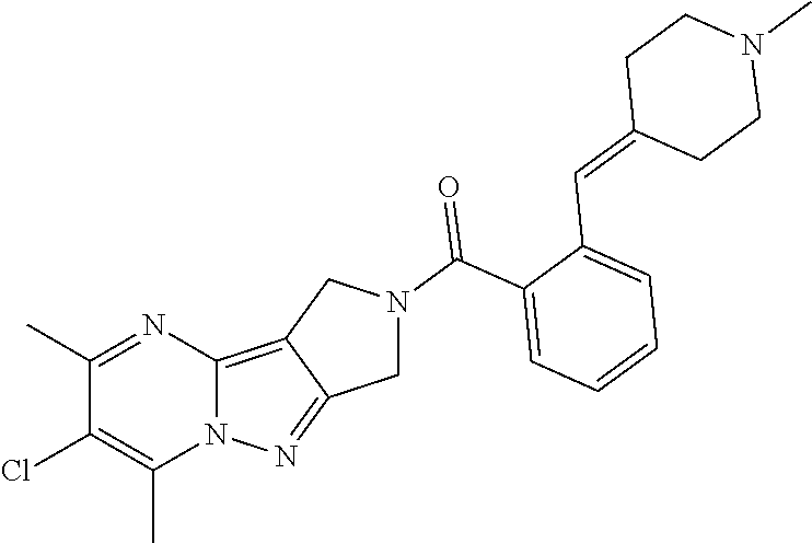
C1(C)=NC2=C3C(=NN2C(C)=C1Cl)CN(C(C1=CC=CC=C1C=C1CCN(C)CC1)=O)C3
